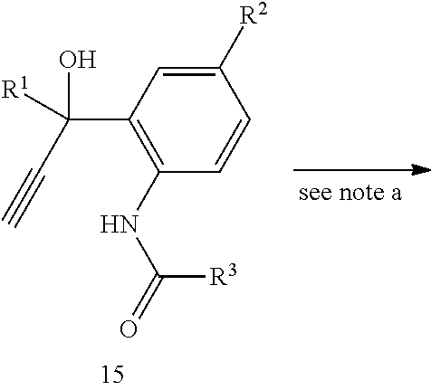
C1([R2])=CC(C(C#C)(O)[R1])=C(NC(=O)[R3])C=C1
